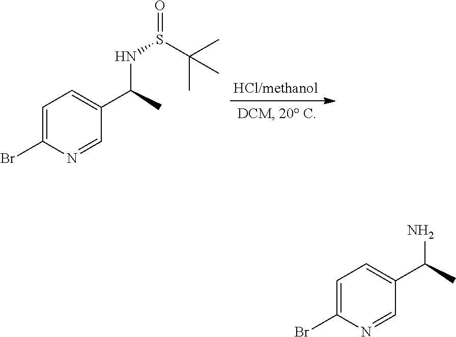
C1=C(Br)N=CC(C(C)NS(=O)C(C)(C)C)=C1.C1=C(Br)N=CC(C(C)N)=C1
